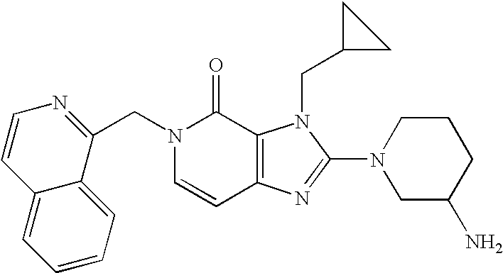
C(N1C=CC2=C(C1=O)N(CC1CC1)C(N1CC(N)CCC1)=N2)C1=NC=CC2=CC=CC=C12
